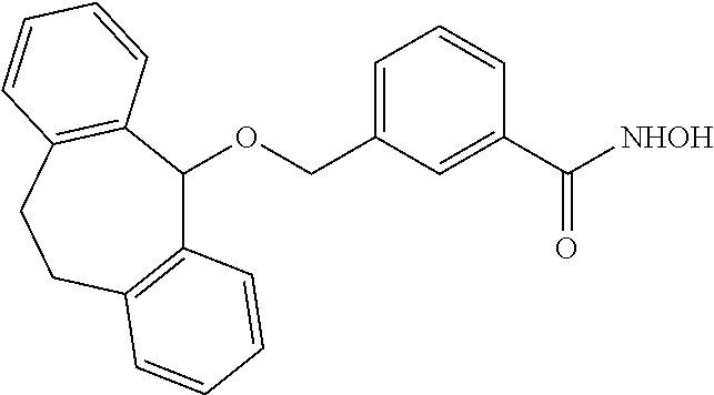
C1=C(COC2C3=C(CCC4=C2C=CC=C4)C=CC=C3)C=C(C([NHOH])=O)C=C1
